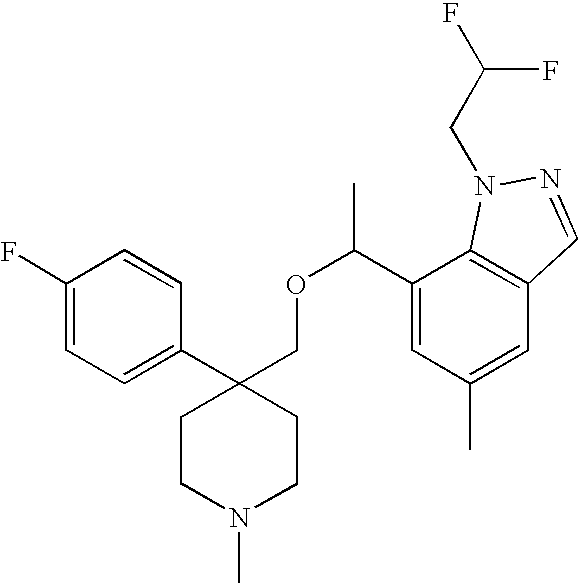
C1(C2(COC(C3=CC(C)=CC4=C3N(CC(F)F)N=C4)C)CCN(C)CC2)=CC=C(F)C=C1
